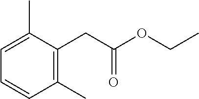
C1(C)=C(CC(=O)OCC)C(C)=CC=C1
